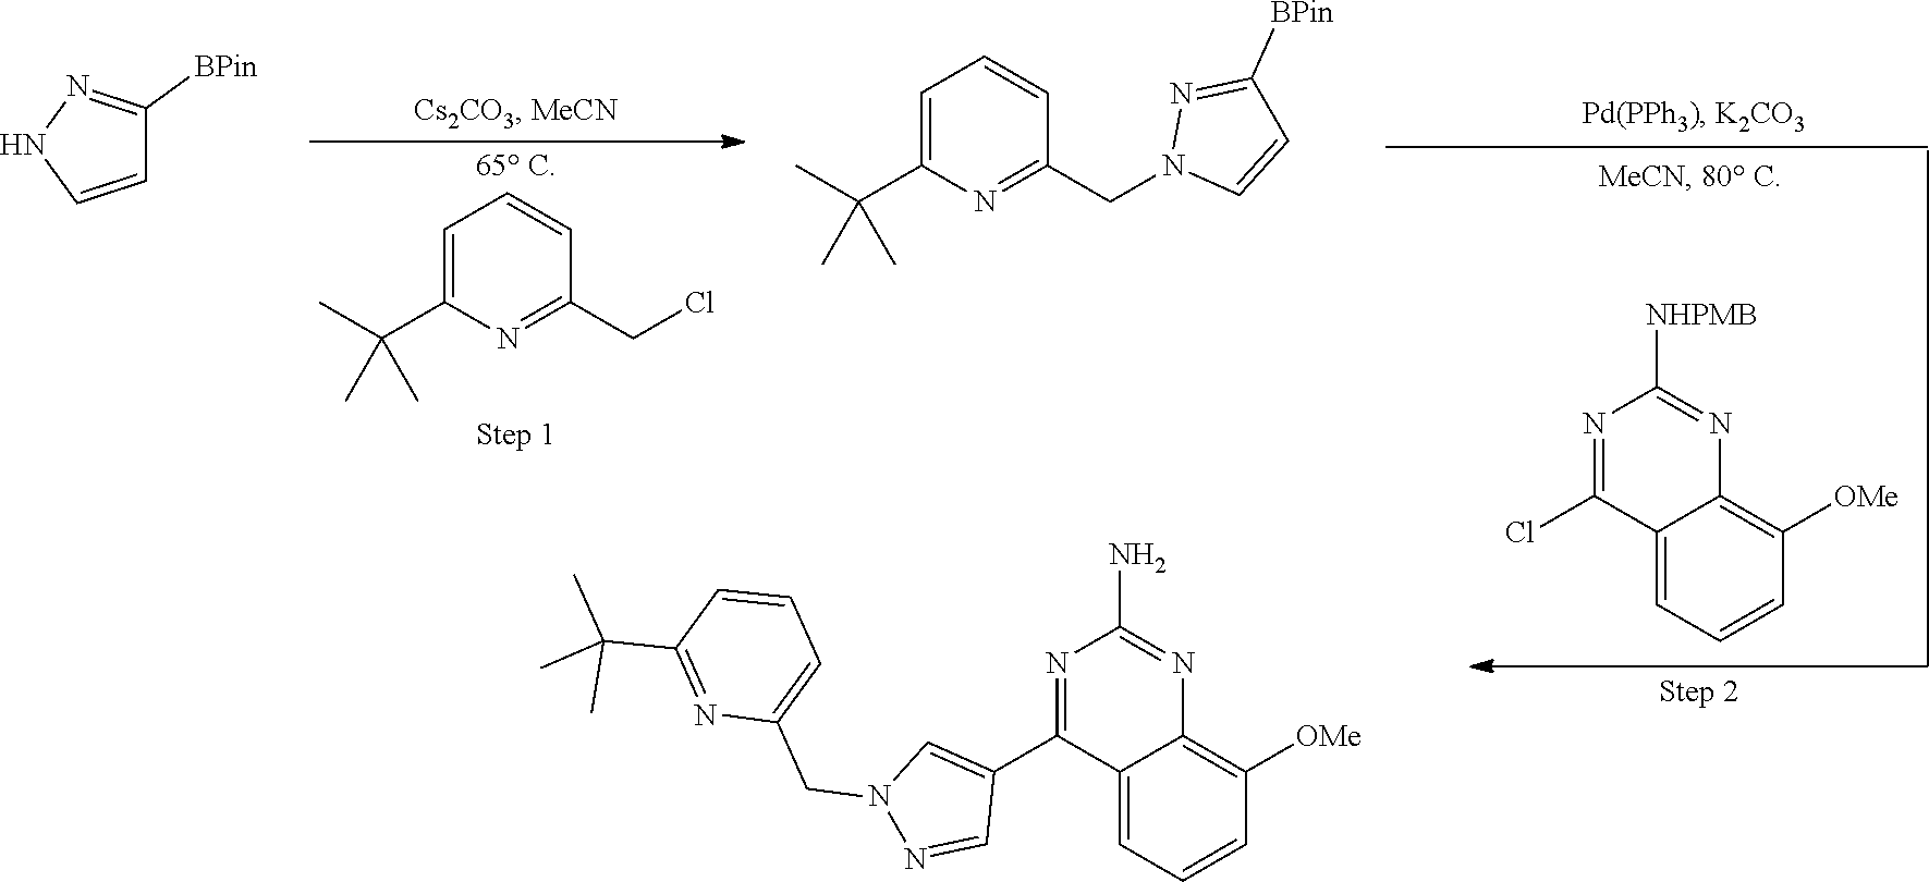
C1=C(C(C)(C)C)N=C(CCl)C=C1.N1=C(Cl)C2=CC=CC([OMe])=C2N=C1[NHPMB].N1=C(C2=CN(CC3=CC=CC(C(C)(C)C)=N3)N=C2)C2=CC=CC([OMe])=C2N=C1N.C1=C(C(C)(C)C)N=C(CN2C=CC([BPin])=N2)C=C1.C1=CNN=C1[BPin]
